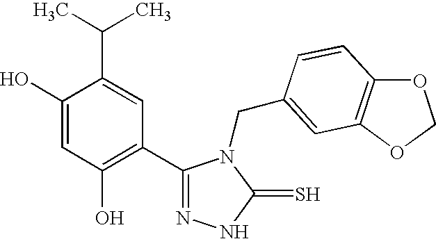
C1(C2=C(O)C=C(O)C(C(C)C)=C2)=NNC(=S)N1CC1=CC2=C(OCO2)C=C1
